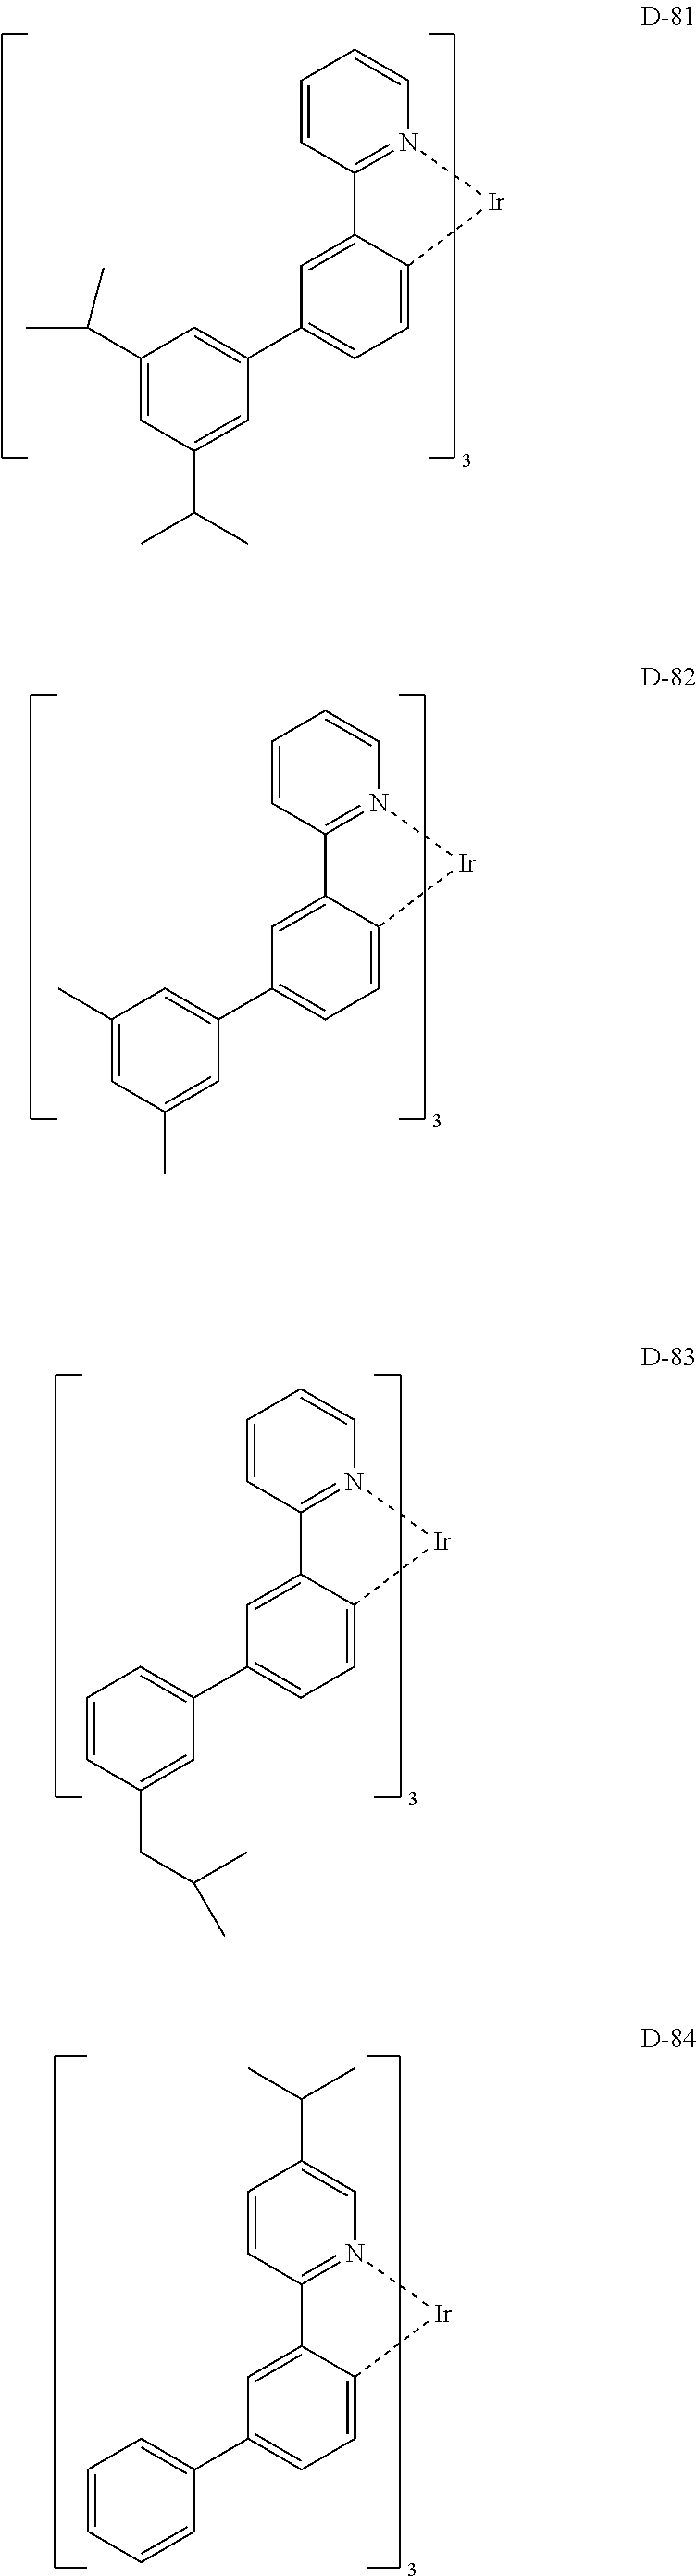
C1=CN2=C(C=C1)C1=CC(C3=CC(C(C)C)=CC(C(C)C)=C3)=CC=C1[Ir]2.C1=CN2=C(C=C1)C1=CC(C3=CC(C)=CC(C)=C3)=CC=C1[Ir]2.C1=CN2=C(C=C1)C1=CC(C3=CC=CC(CC(C)C)=C3)=CC=C1[Ir]2.C1(C(C)C)=CN2=C(C=C1)C1=CC(C3=CC=CC=C3)=CC=C1[Ir]2
